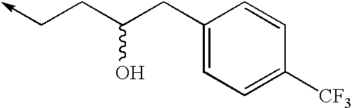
C1(CC(CC->C)O)=CC=C([CF3])C=C1
